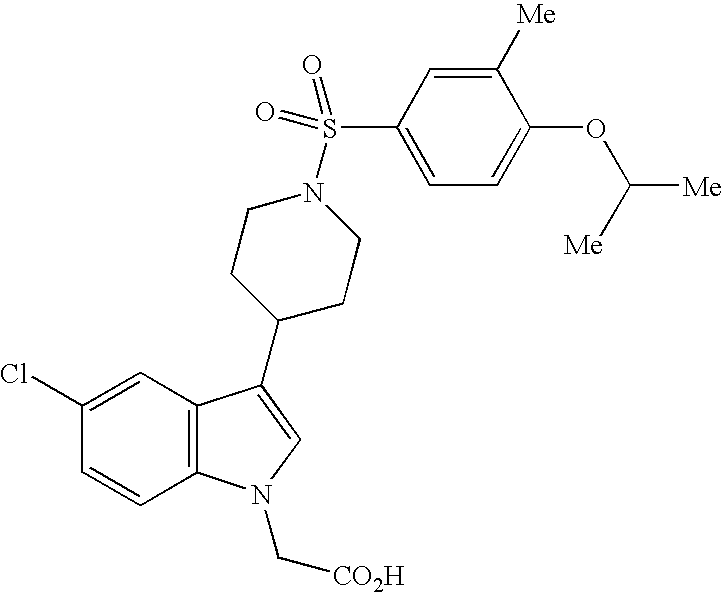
C1(Cl)=CC2=C(C=C1)N(C[CO2H])C=C2C1CCN(S(C2=CC=C(OC([Me])[Me])C([Me])=C2)(=O)=O)CC1
